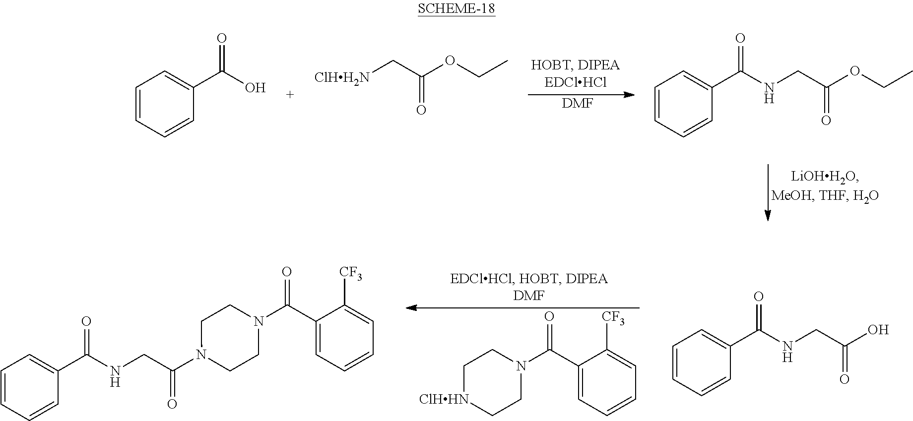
[DMF].C1=CC=CC(C(O)=O)=C1.[ClHH2N]CC(OCC)=O.C1=CC=CC(C(NCC(=O)OCC)=O)=C1.C1[ClHHN]CCN(C(C2=CC=CC=C2[CF3])=O)C1.C1=CC=CC(C(NCC(=O)O)=O)=C1.C1=CC=CC(C(NCC(=O)N2CCN(C(C3=CC=CC=C3[CF3])=O)CC2)=O)=C1
